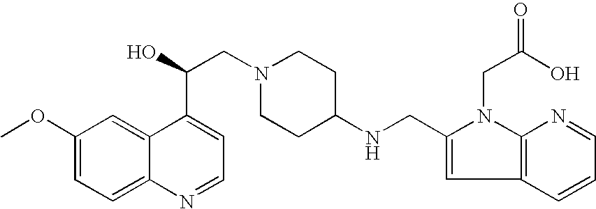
C1(OC)=CC=C2C(=C1)C(C(O)CN1CCC(NCC3=CC4=C(N3CC(=O)O)N=CC=C4)CC1)=CC=N2
